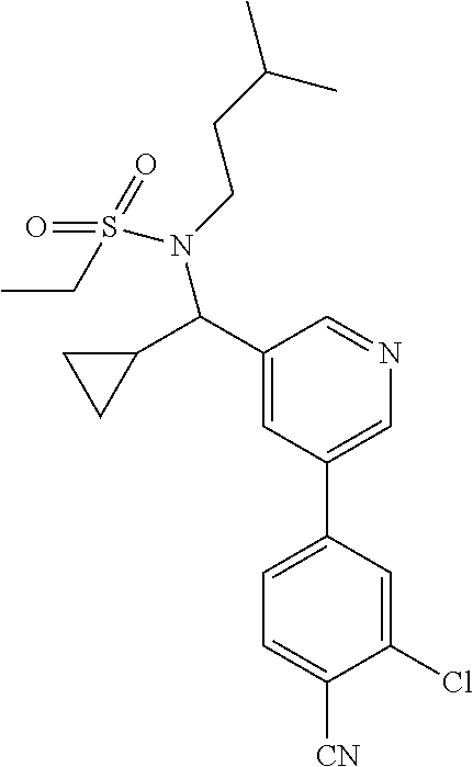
C1(C(C2CC2)N(CCC(C)C)S(CC)(=O)=O)=CC(C2=CC=C([CN])C(Cl)=C2)=CN=C1
